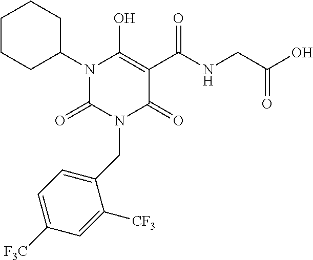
C1CCC(N2C(=O)N(CC3=CC=C([F3C])C=C3[CF3])C(=O)C(C(NCC(O)=O)=O)=C2O)CC1
